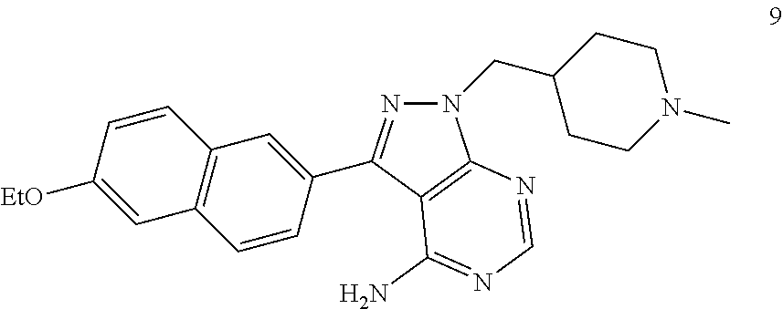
N1(CC2CCN(C)CC2)N=C(C2=CC3=C(C=C2)C=C([EtO])C=C3)C2=C1N=CN=C2N
